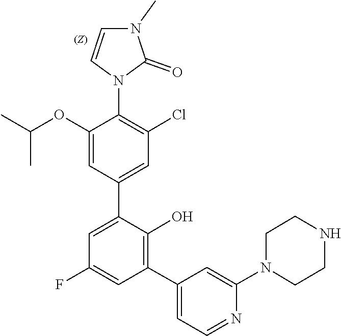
N1(C2=CC(C3=C(O)C(C4=CC(Cl)=C(N5C=CN(C)C5=O)C(OC(C)C)=C4)=CC(F)=C3)=CC=N2)CCNCC1
